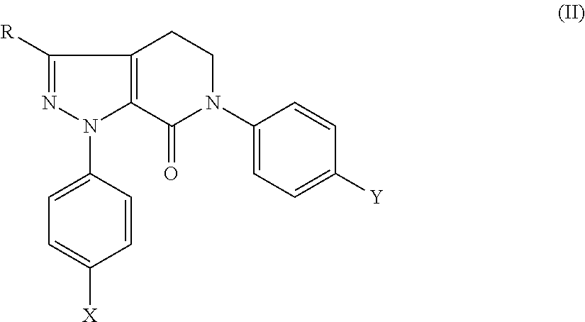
C1([R])=NN(C2=CC=C([X])C=C2)C2=C1CCN(C1=CC=C([Y])C=C1)C2=O
